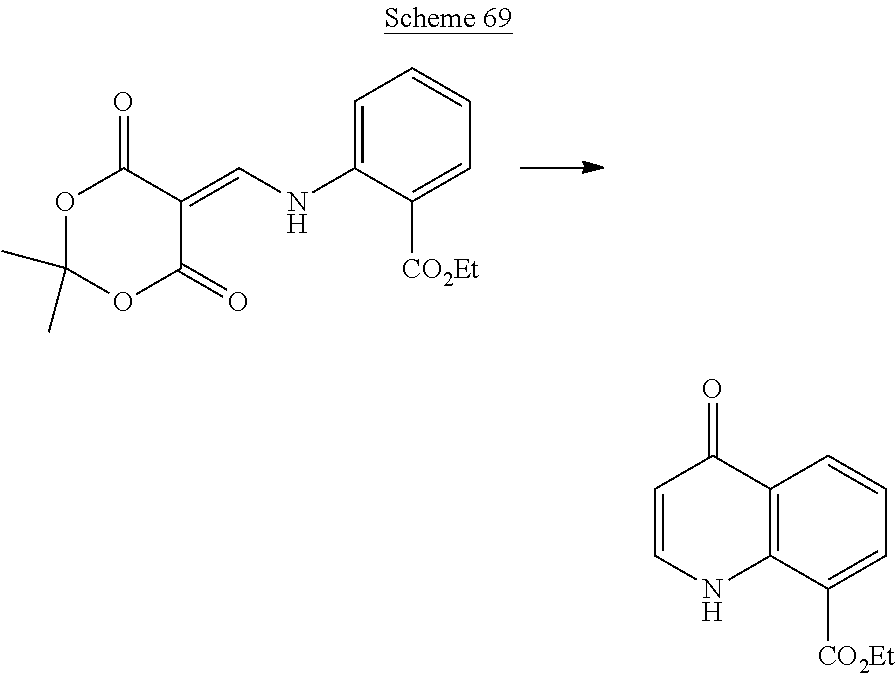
O1C(C)(C)OC(=O)C(=CNC2=CC=CC=C2[CO2Et])C1=O.C12=C(C=CC=C1[CO2Et])C(=O)C=CN2
